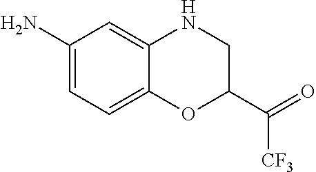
NC1=CC=C2C(=C1)NCC(C(=O)[CF3])O2
